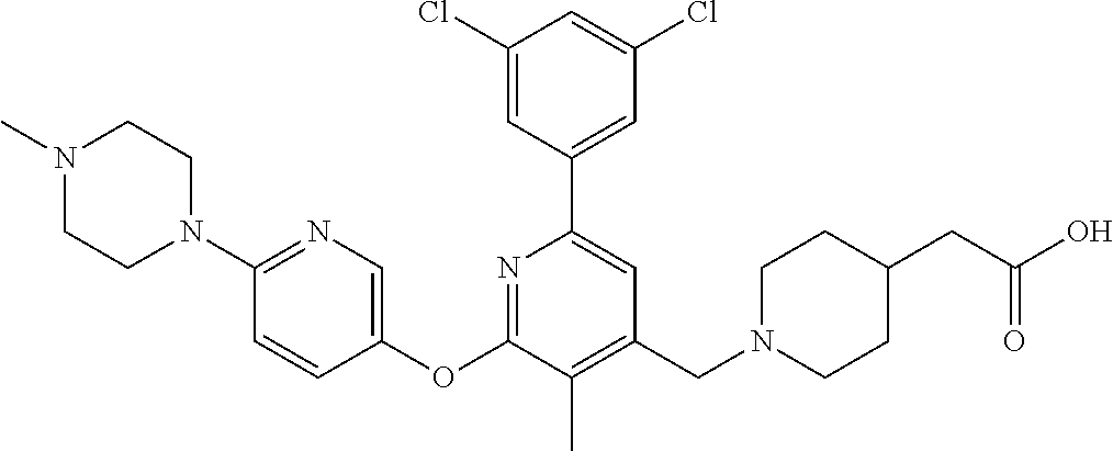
C1(Cl)=CC(C2=CC(CN3CCC(CC(O)=O)CC3)=C(C)C(OC3=CN=C(N4CCN(C)CC4)C=C3)=N2)=CC(Cl)=C1
